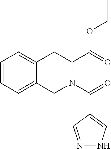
C1=CC=C2C(=C1)CC(C(OCC)=O)N(C(=O)C1=CNN=C1)C2
